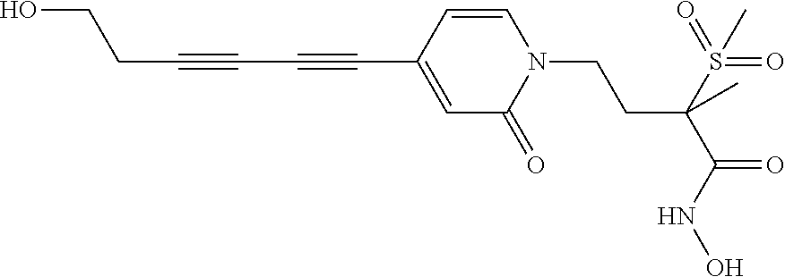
C1=CC(C#CC#CCCO)=CC(=O)N1CCC(S(=O)(=O)C)(C(=O)NO)C
